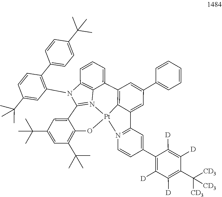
[Pt]123C4=C(C5=CC=CC6=C5N1=C(N6C1=C(C5=CC=C(C(C)(C)C)C=C5)C=CC(C(C)(C)C)=C1)C1=CC(C(C)(C)C)=CC(C(C)(C)C)=C1O2)C=C(C1=CC=CC=C1)C=C4C1=N3C=CC(C2=C([D])C([D])=C(C([CD3])([CD3])[CD3])C([D])=C2[D])=C1
